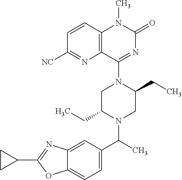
C1=CC2=C(N=C1[NC])C(N1C(CC)CN(C(C3=CC=C4C(=C3)N=C(C3CC3)O4)C)C(CC)C1)=NC(=O)N2C
